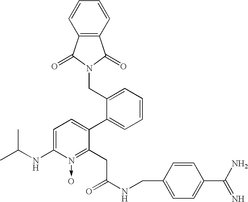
C1=C(NC(C)C)N(->O)=C(CC(NCC2=CC=C(C(N)=N)C=C2)=O)C(C2=CC=CC=C2CN2C(=O)C3=C(C2=O)C=CC=C3)=C1
